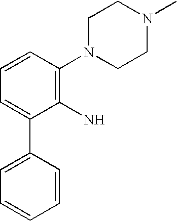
C1(N)=C(N2CCN(C)CC2)C=CC=C1C1=CC=CC=C1
